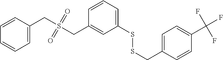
C1=CC=C(CS(CC2=CC(SSCC3=CC=C(C(F)(F)F)C=C3)=CC=C2)(=O)=O)C=C1
